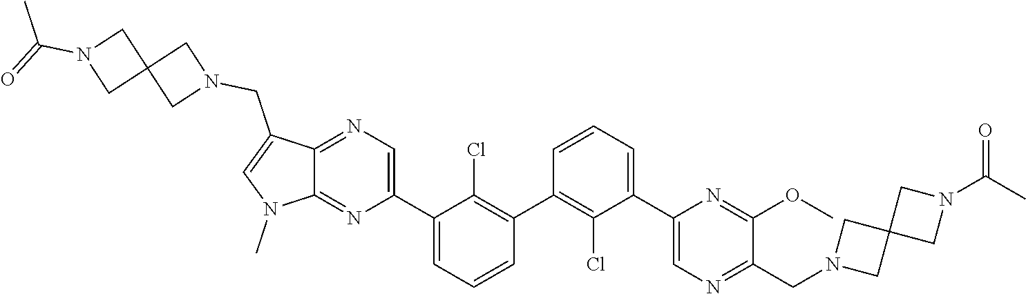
C1(C2=CN=C(CN3CC4(C3)CN(C(=O)C)C4)C(OC)=N2)=CC=CC(C2=C(Cl)C(C3=CN=C4C(=N3)N(C)C=C4CN3CC4(C3)CN(C(=O)C)C4)=CC=C2)=C1Cl
